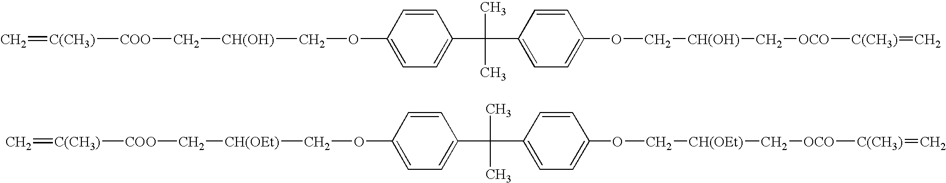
C1=CC(OC[CH(OH)]C[COO][C(CH3)]=C)=CC=C1C(C1=CC=C(OC[CH(OH)]C[OCO][C(CH3)]=C)C=C1)(C)C.C1=CC(OC[CH(OEt)]C[COO][C(CH3)]=C)=CC=C1C(C1=CC=C(OC[CH(OEt)]C[OCO][C(CH3)]=C)C=C1)(C)C
